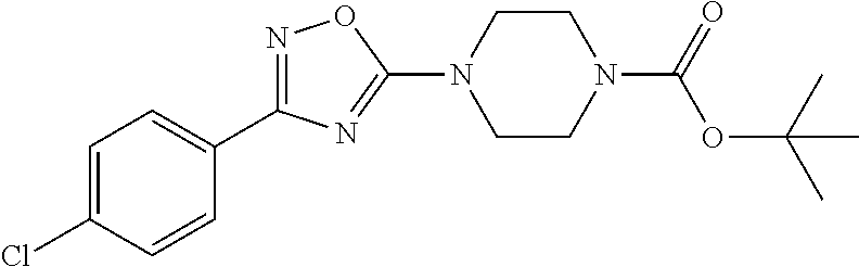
C1=C(Cl)C=CC(C2=NOC(N3CCN(C(=O)OC(C)(C)C)CC3)=N2)=C1
